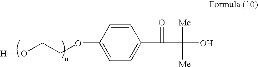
[H]OCCOC1=CC=C(C(=O)C([Me])([Me])O)C=C1
